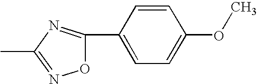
O1C(C2=CC=C(OC)C=C2)=NC(C)=N1
